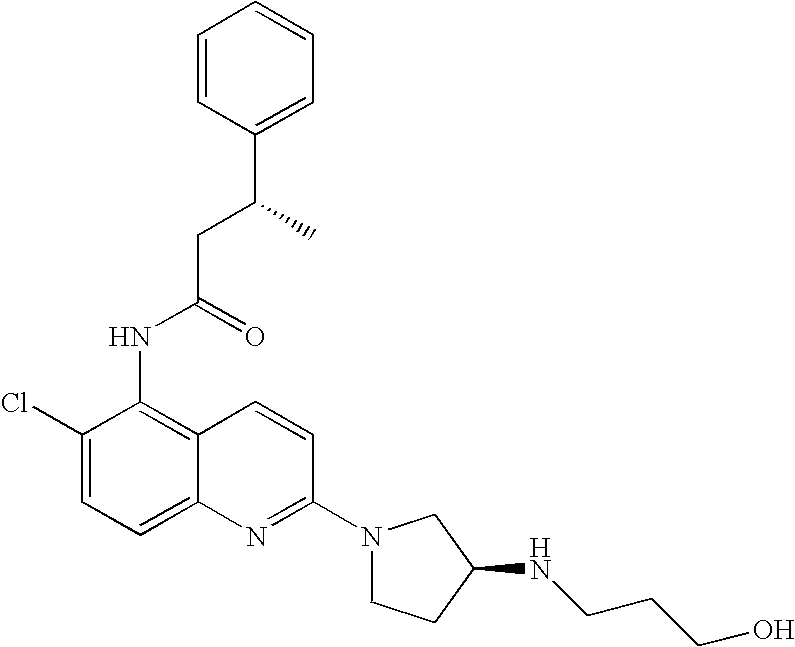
C1=CC(C(CC(NC2=C3C(=CC=C2Cl)N=C(N2CCC(NCCCO)C2)C=C3)=O)C)=CC=C1
